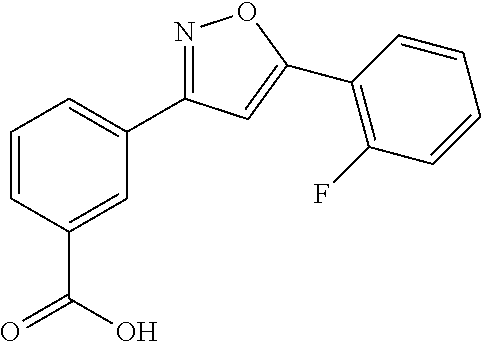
N1=C(C2=CC=CC(C(=O)O)=C2)C=C(C2=C(F)C=CC=C2)O1
